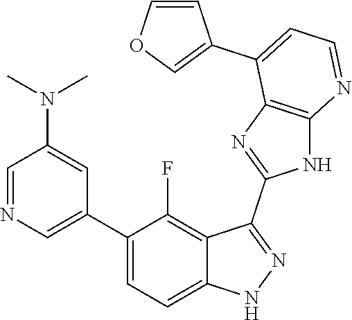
C1=NC=C(C2=CC=C3C(=C2F)C(C2=NC4=C(N2)N=CC=C4C2=COC=C2)=NN3)C=C1N(C)C
